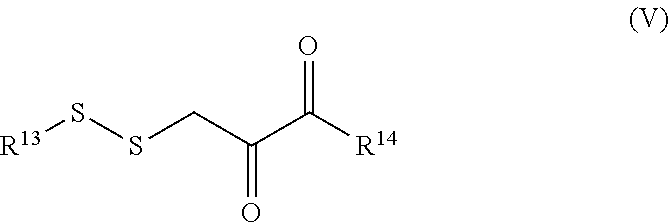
[R13]SSCC(C([R14])=O)=O
